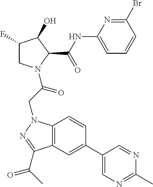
BrC1=NC(NC(C2C(O)C(F)CN2C(CN2C3=C(C(C(C)=O)=N2)C=C(C2=CN=C(C)N=C2)C=C3)=O)=O)=CC=C1
